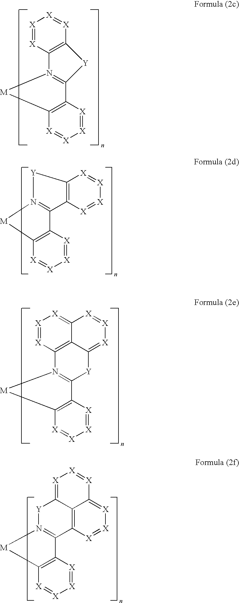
C12=C([X]=[X][X]=[X]1)C1=N([M]C3=C1[X]=[X][X]=[X]3)[Y]2.[X]1=[X]C2=C3C(=[X]1)[X]=[X][X]=C3[Y]C1=N2[M]C2=C1[X]=[X][X]=[X]2.[Y]1C2=[X][X]=[X]C3=[X][X]=[X]C(=C23)C2=N1[M]C1=C2[X]=[X][X]=[X]1.[X]1=[X]C2=C([X]=[X]1)[Y]C1=N2[M]C2=C1[X]=[X][X]=[X]2
